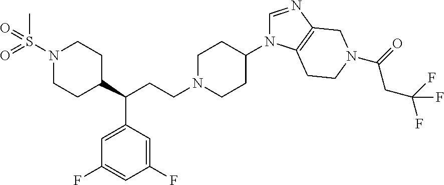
N1(S(C)(=O)=O)CCC(C(CCN2CCC(N3C=NC4=C3CCN(C(=O)CC(F)(F)F)C4)CC2)C2=CC(F)=CC(F)=C2)CC1
